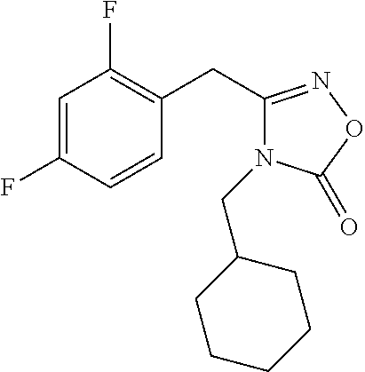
C1=C(F)C=CC(CC2=NOC(=O)N2CC2CCCCC2)=C1F
